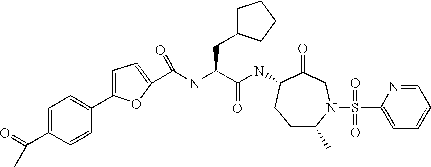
C1C(C)N(S(C2=CC=CC=N2)(=O)=O)CC(=O)C(NC(C(NC(=O)C2=CC=C(C3=CC=C(C(=O)C)C=C3)O2)CC2CCCC2)=O)C1
